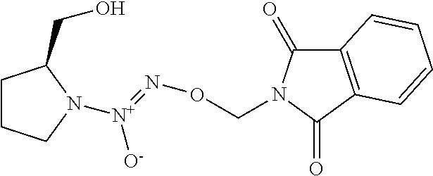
C12=C(C(=O)N(CON=[N+]([O-])N3CCCC3CO)C1=O)C=CC=C2
